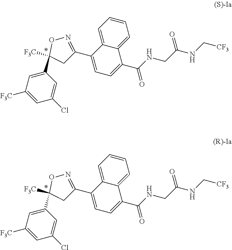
C1(C2([F3C])CC(C3=CC=C(C(=O)NCC(=O)NC[CF3])C4=CC=CC=C34)=NO2)=CC([F3C])=CC(Cl)=C1.C1(C2([F3C])CC(C3=CC=C(C(=O)NCC(=O)NC[CF3])C4=CC=CC=C34)=NO2)=CC([F3C])=CC(Cl)=C1
